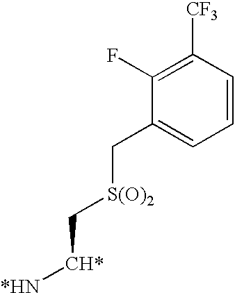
C1(F)=C([CF3])C=CC=C1C[S(O)2]C[CH*][*HN]
